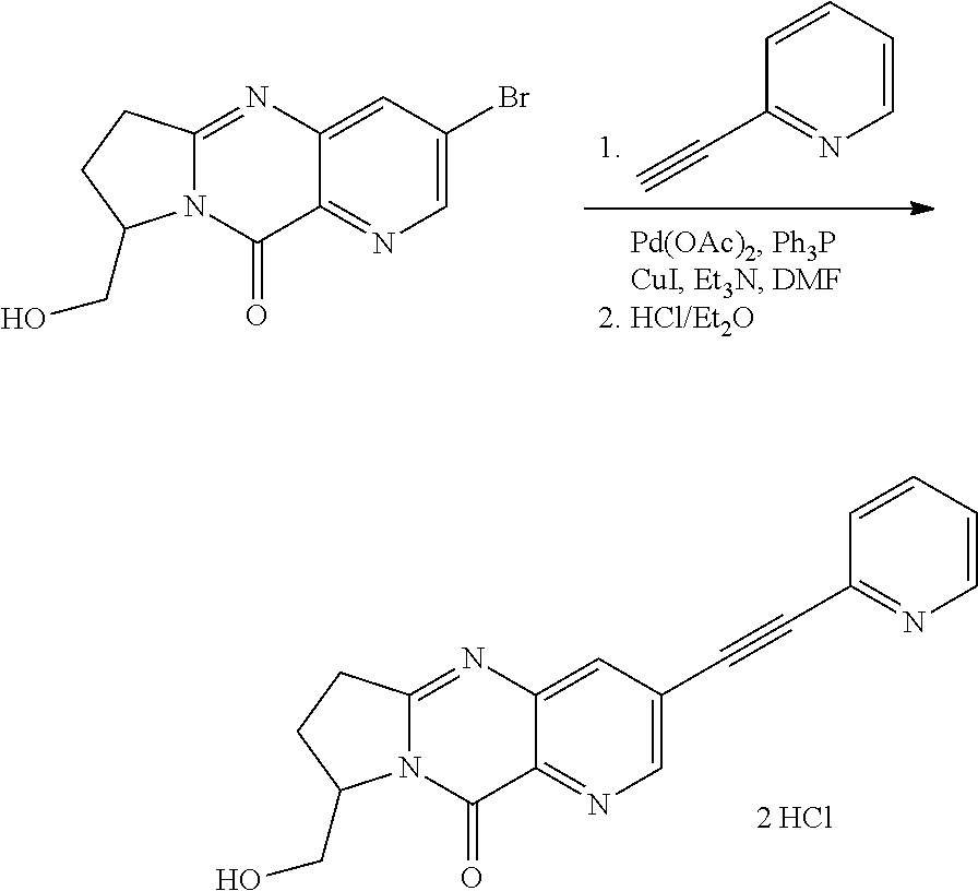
C1(C#C)=NC=CC=C1.C12=NC=C(Br)C=C1N=C1N(C2=O)C(CO)CC1.C12=NC=C(C#CC3=NC=CC=C3)C=C1N=C1N(C2=O)C(CO)CC1
